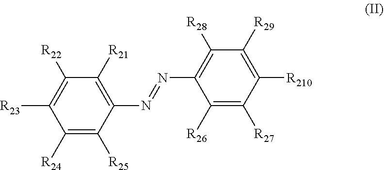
C1([R24])=C([R25])C(N=NC2=C([R28])C([R29])=C([R210])C([R27])=C2[R26])=C([R21])C([R22])=C1[R23]
